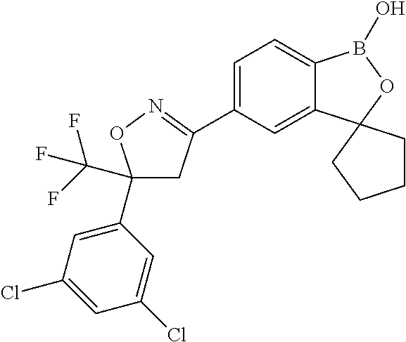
C1=C(C2=NOC(C(F)(F)F)(C3=CC(Cl)=CC(Cl)=C3)C2)C=C2C(=C1)B(O)OC21CCCC1
